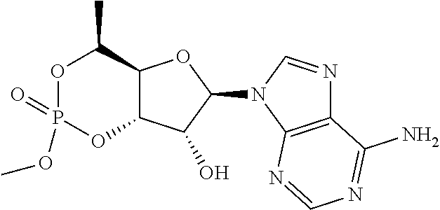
O1P(=O)(OC)OC2C(C1C)OC(N1C3=C(N=C1)C(N)=NC=N3)C2O
